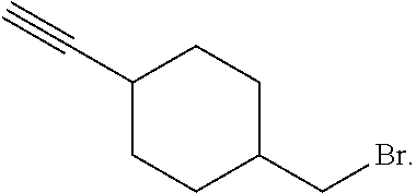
C#CC1CCC(CBr)CC1
